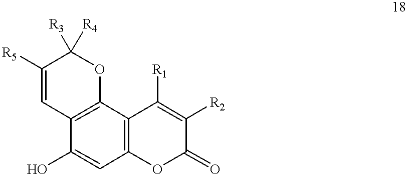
C1([R5])=CC2=C(OC1([R3])[R4])C1=C(C=C2O)OC(=O)C([R2])=C1[R1]
